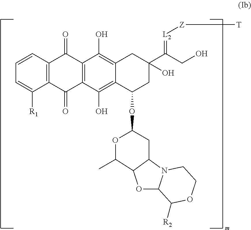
C12=C(C(O)=C3C(=C1O)CC(C(CO)=[L2][Z][T])(O)CC3OC1CC3N4C(OC3C(C)O1)C([R2])OCC4)C(=O)C1=C(C2=O)C=CC=C1[R1]
